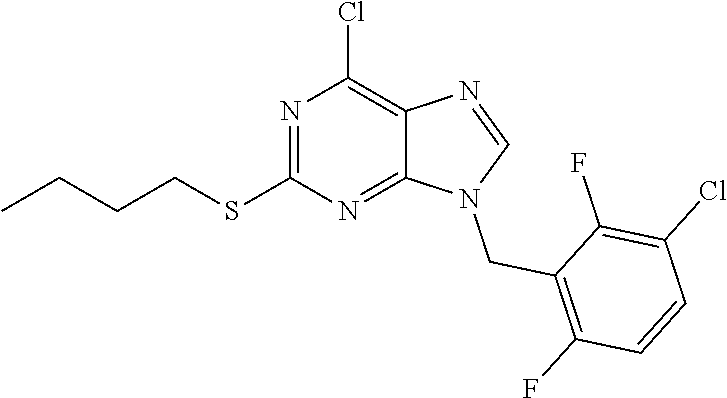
N1(CC2=C(F)C=CC(Cl)=C2F)C=NC2=C(Cl)N=C(SCCCC)N=C12
